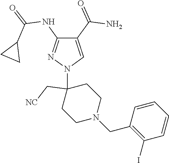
C1(C(=O)N)=CN(C2(C[NC])CCN(CC3=C(I)C=CC=C3)CC2)N=C1NC(=O)C1CC1
